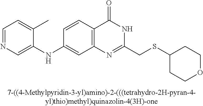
C1(NC2=CN=CC=C2C)=CC2=C(C=C1)C(=O)NC(CSC1CCOCC1)=N2
